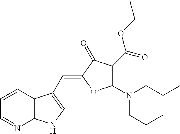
C1=CC2=C(N=C1)NC=C2C=C1C(=O)C(C(OCC)=O)=C(N2CCCC(C)C2)O1
